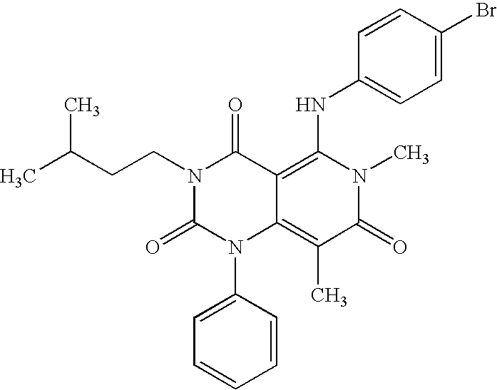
C1=CC(N2C3=C(C)C(=O)N(C)C(NC4=CC=C(Br)C=C4)=C3C(=O)N(CCC(C)C)C2=O)=CC=C1
